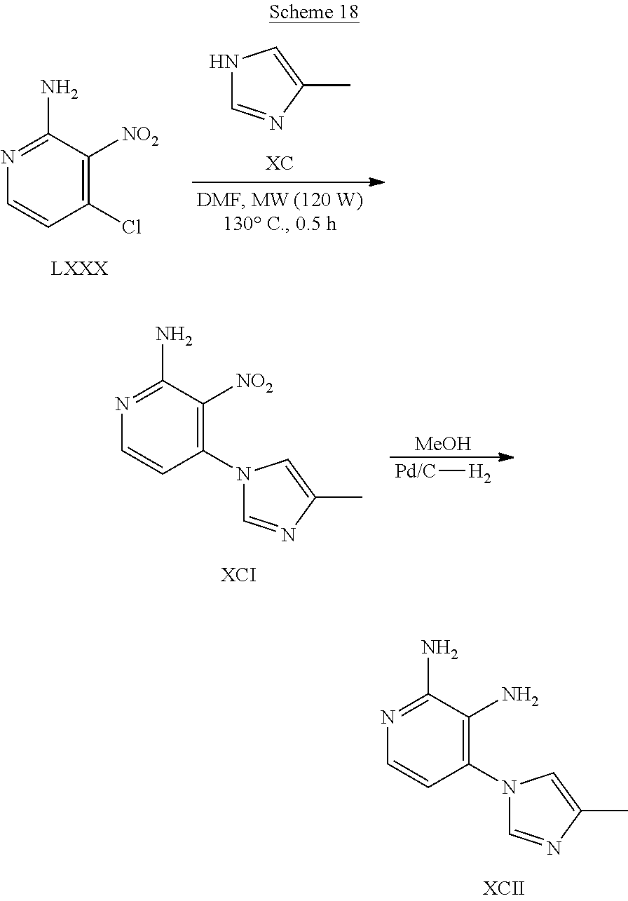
C1(N)=NC=CC(N2C=NC(C)=C2)=C1N.C1(N)=NC=CC(Cl)=C1[NO2].N1C=NC(C)=C1.C1(N)=NC=CC(N2C=NC(C)=C2)=C1[NO2].[Pd/C][H2].[MeOH]
